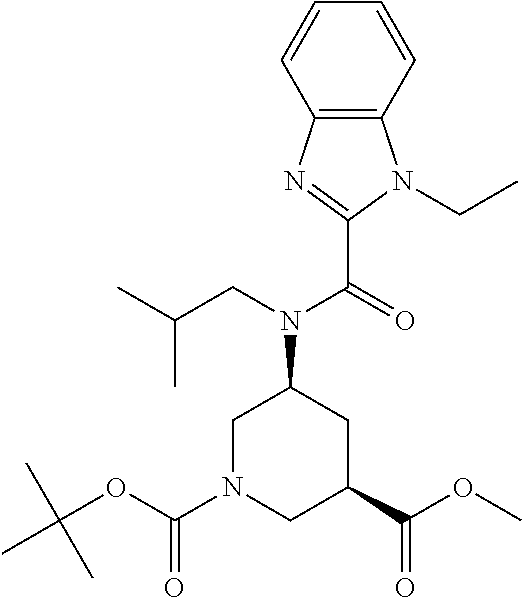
C12=C(C=CC=C1)N(CC)C(C(=O)N(CC(C)C)C1CC(C(OC)=O)CN(C(OC(C)(C)C)=O)C1)=N2
